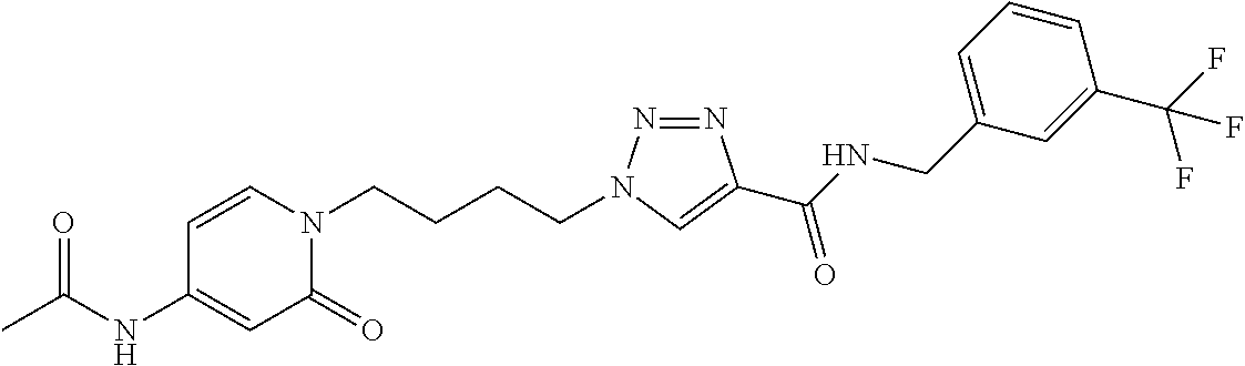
CC(NC1=CC(=O)N(CCCCN2N=NC(C(NCC3=CC=CC(C(F)(F)F)=C3)=O)=C2)C=C1)=O
